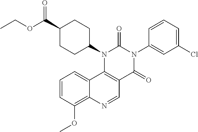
C1=CC(OC)=C2C(=C1)C1=C(C=N2)C(=O)N(C2=CC(Cl)=CC=C2)C(=O)N1C1CCC(C(OCC)=O)CC1
